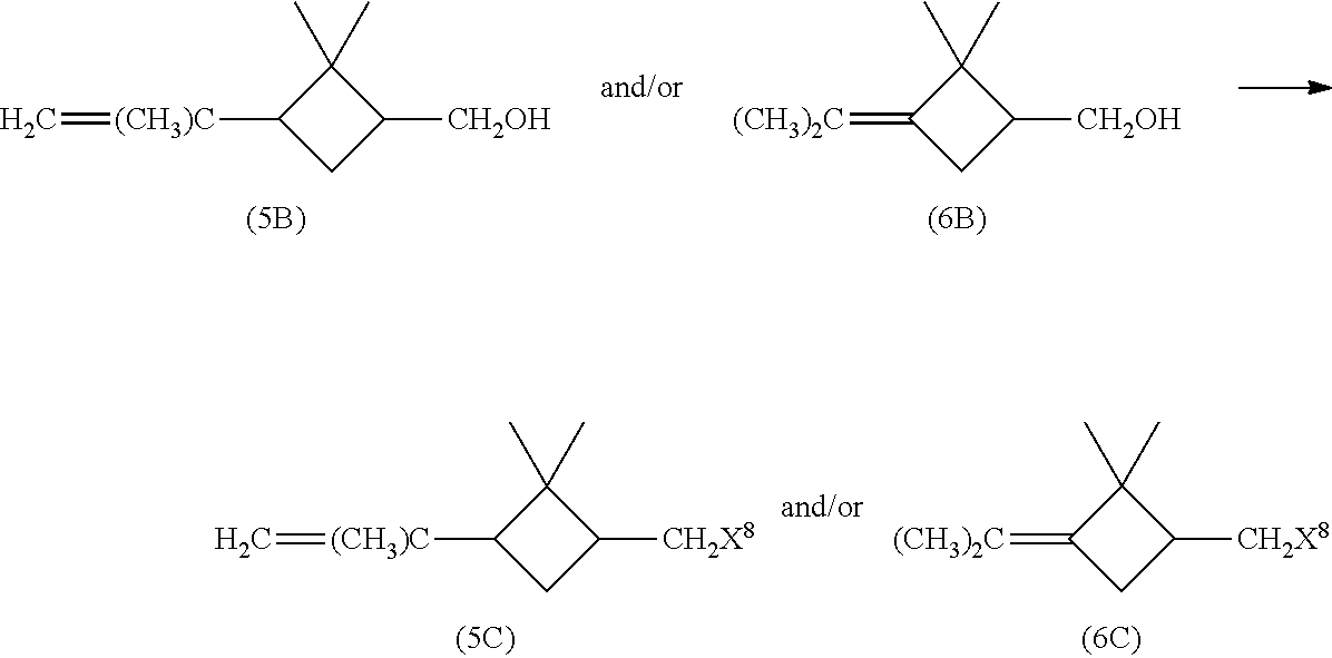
C1C([CH2X8])C(C)(C)C1[(CH3)C]=C.C1C([CH2X8])C(C)(C)C1=[(CH3)2C].C1C([CH2OH])C(C)(C)C1[(CH3)C]=C.C1C([CH2OH])C(C)(C)C1=[(CH3)2C]
